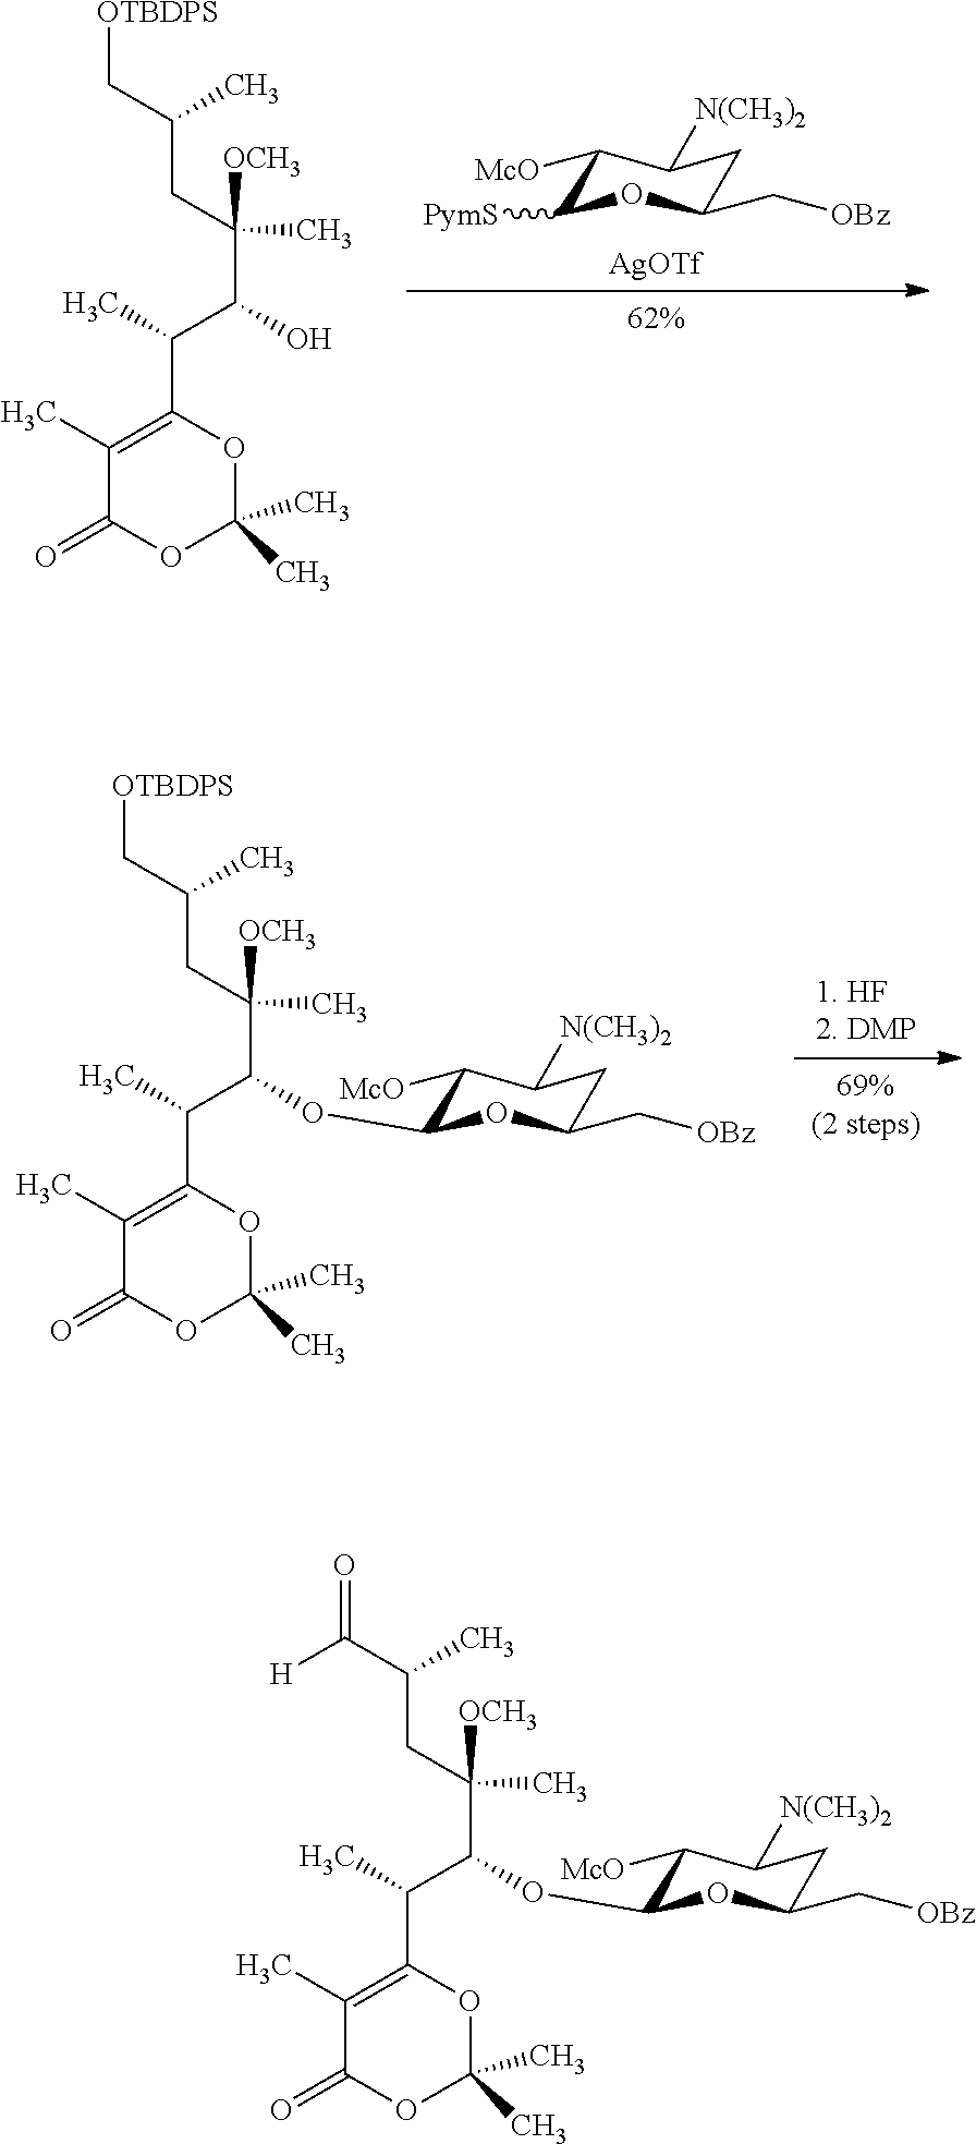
C1(C)=C(C(C)C(O)C(CC(C[OTBDPS])C)(C)[OCH3])OC(C)(C)OC1=O.C1([McO])C([PymS])OC(C[OBz])CC1[N(CH3)2].[AgOTf].C1(C)=C(C(C)C(C(CC(C[OTBDPS])C)(C)[OCH3])OC2C([McO])C([N(CH3)2])CC(C[OBz])O2)OC(C)(C)OC1=O.C1(C)=C(C(C)C(C(CC(C(=O)[H])C)(C)[OCH3])OC2C([McO])C([N(CH3)2])CC(C[OBz])O2)OC(C)(C)OC1=O
